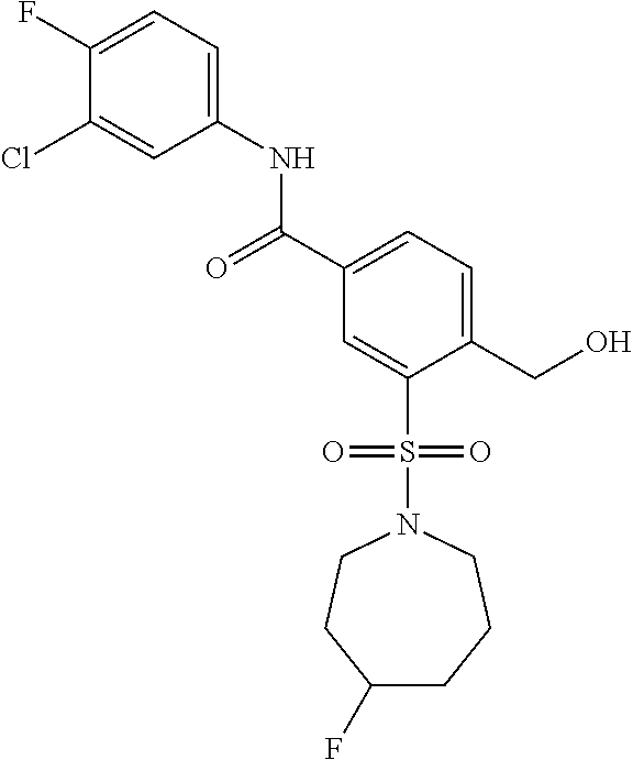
C1(F)=CC=C(NC(C2=CC=C(CO)C(S(N3CCC(F)CCC3)(=O)=O)=C2)=O)C=C1Cl
